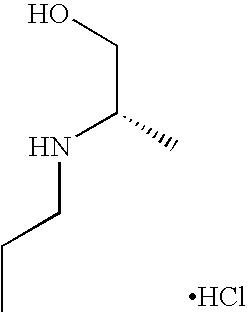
C(C(C)NCCC)O.Cl
